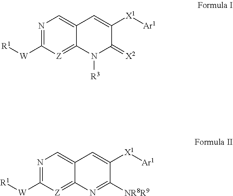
N1=C([W][R1])[Z]=C2C(=C1)C=C([X1][Ar1])C(=[X2])N2[R3].N1=C([W][R1])[Z]=C2C(=C1)C=C([X1][Ar1])C([NR8R9])=N2
